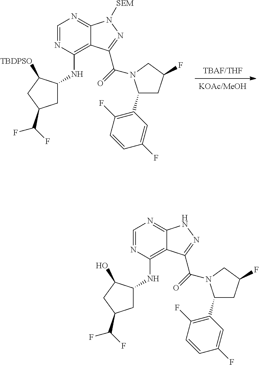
C1C(NC2=C3C(=NC=N2)N([SEM])N=C3C(=O)N2C(C3=C(F)C=CC(F)=C3)CC(F)C2)C([TBDPSO])CC1C(F)F.C1C(NC2=C3C(=NC=N2)NN=C3C(=O)N2C(C3=C(F)C=CC(F)=C3)CC(F)C2)C(O)CC1C(F)F
